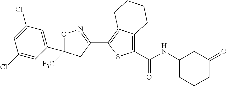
O1C([F3C])(C2=CC(Cl)=CC(Cl)=C2)CC(C2=C3C(=C(C(=O)NC4CCCC(=O)C4)S2)CCCC3)=N1
